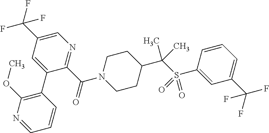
C1(C(=O)N2CCC(C(S(C3=CC(C(F)(F)F)=CC=C3)(=O)=O)(C)C)CC2)=NC=C(C(F)(F)F)C=C1C1=C(OC)N=CC=C1
